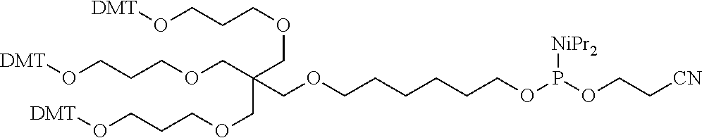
[DMT]OCCCOCC(COCCCO[DMT])(COCCCO[DMT])COCCCCCCOP([NiPr2])OCC[CN]
